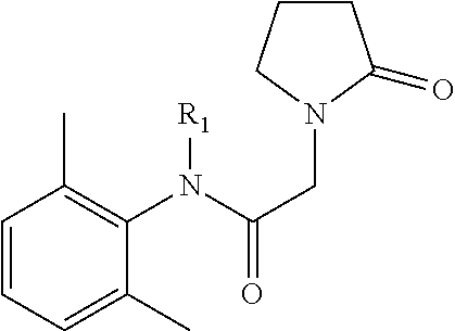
C1=CC=C(C)C(N(C(CN2C(=O)CCC2)=O)[R1])=C1C
